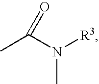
CC(N([R3])C)=O
